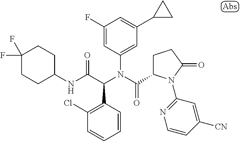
C1(F)=CC(N(C(=O)C2CCC(=O)N2C2=NC=CC([CN])=C2)C(C(NC2CCC(F)(F)CC2)=O)C2=C(Cl)C=CC=C2)=CC(C2CC2)=C1
